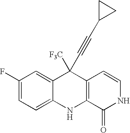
C1(F)=CC=C2C(=C1)C([F3C])(C#CC1CC1)C1=C(N2)C(=O)NC=C1
